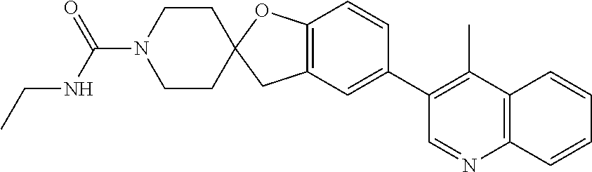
C12=C(C=C(C3=C(C)C4=C(N=C3)C=CC=C4)C=C1)CC1(O2)CCN(C(NCC)=O)CC1
